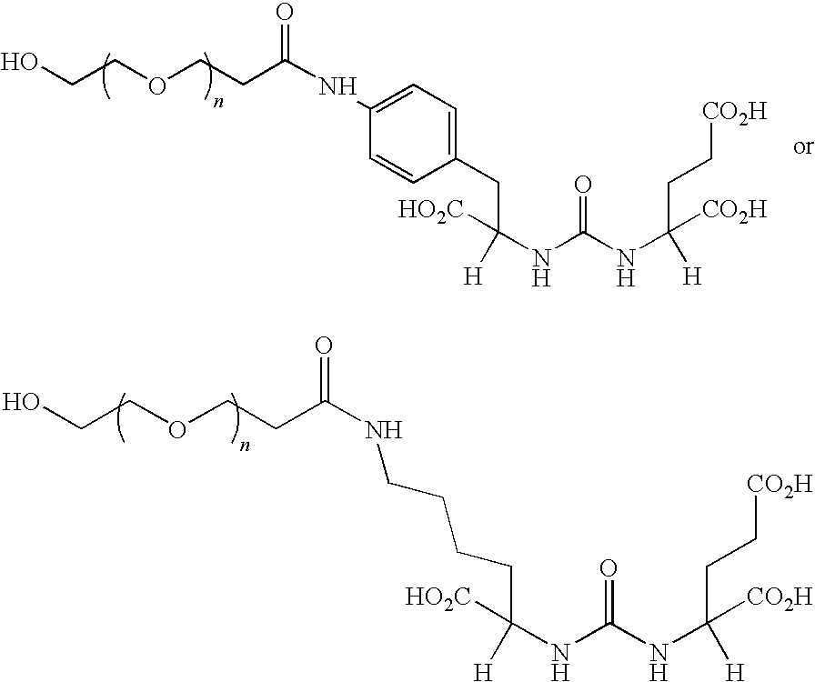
C(C([HO2C])(NC(NC(CC[CO2H])([H])[CO2H])=O)[H])CCCNC(=O)CCOCCO.C1(CC([HO2C])(NC(NC(CC[CO2H])([H])[CO2H])=O)[H])=CC=C(NC(=O)CCOCCO)C=C1
